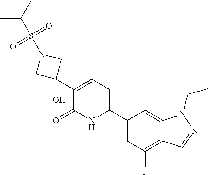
C1(C2=CC=C(C3(O)CN(S(C(C)C)(=O)=O)C3)C(=O)N2)=CC(F)=C2C(=C1)N(CC)N=C2
